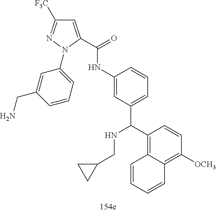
C1=C(C(NC2=CC(C(NCC3CC3)C3=C4C(=C([OCH3])C=C3)C=CC=C4)=CC=C2)=O)N(C2=CC=CC(CN)=C2)N=C1[F3C]
